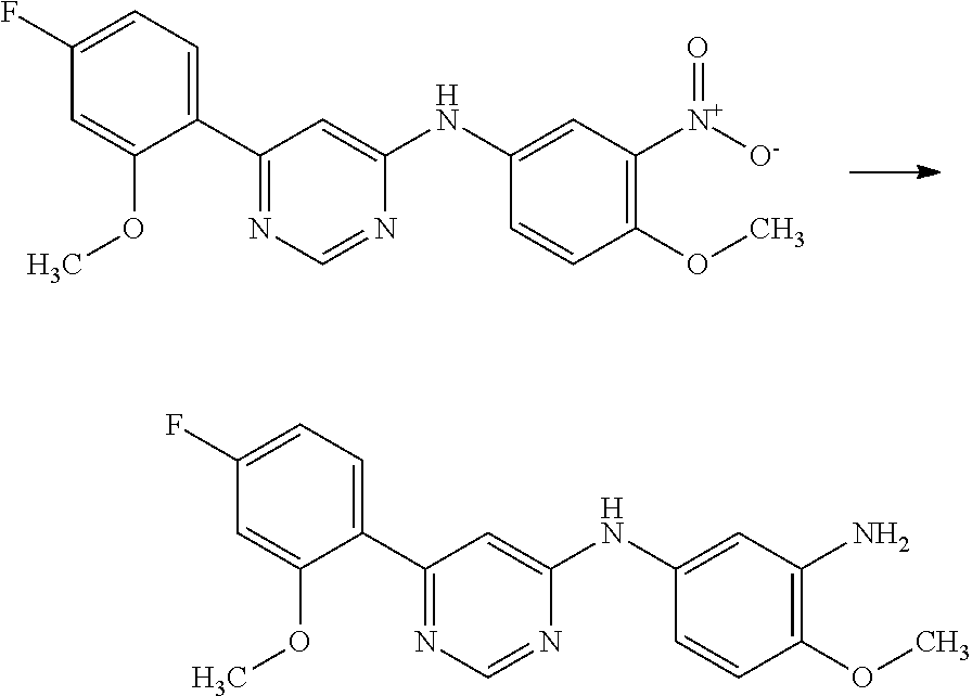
C1(C2=CC=C(F)C=C2OC)=NC=NC(NC2=CC([N+]([O-])=O)=C(OC)C=C2)=C1.C1(C2=CC=C(F)C=C2OC)=NC=NC(NC2=CC(N)=C(OC)C=C2)=C1
